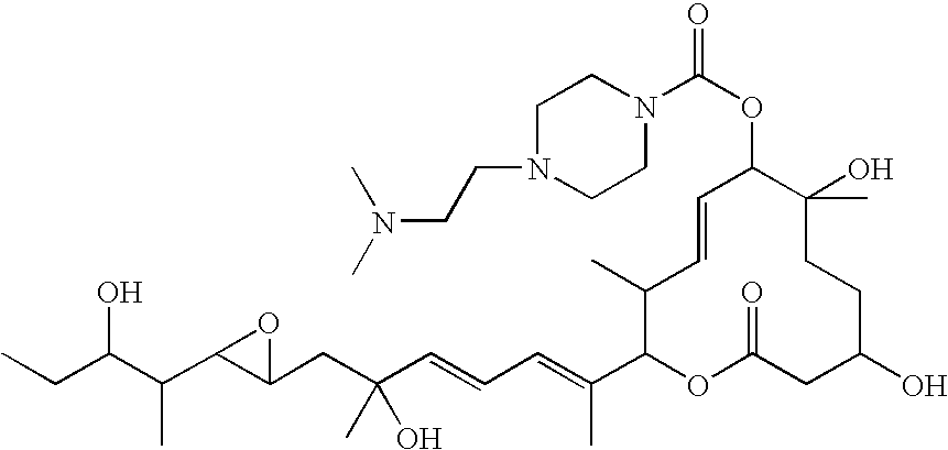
CCC(C(C1C(CC(C=CC=C(C2OC(=O)CC(O)CCC(O)(C)C(OC(=O)N3CCN(CCN(C)C)CC3)C=CC2C)C)(O)C)O1)C)O
